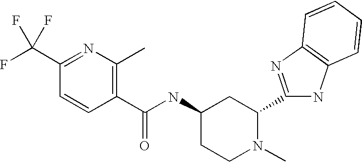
C1(C(NC2CCN(C)C(C3=NC4=C(N3)C=CC=C4)C2)=O)=C(C)N=C(C(F)(F)F)C=C1
